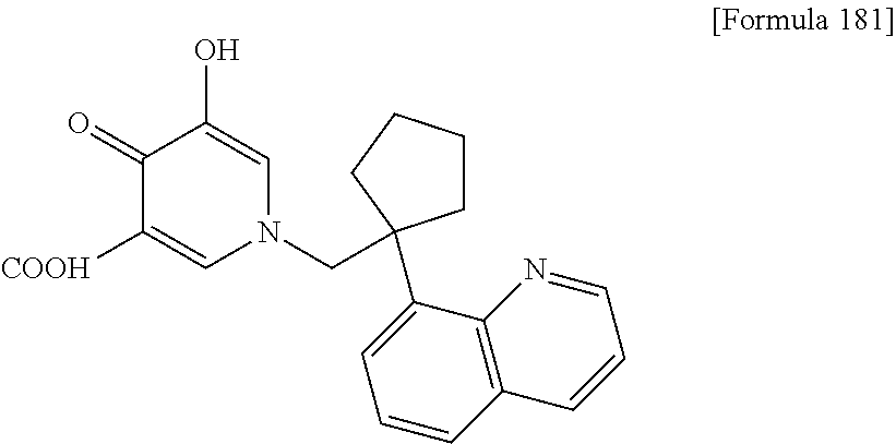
C1(=O)C([COOH])=CN(CC2(C3=CC=CC4=C3N=CC=C4)CCCC2)C=C1O
